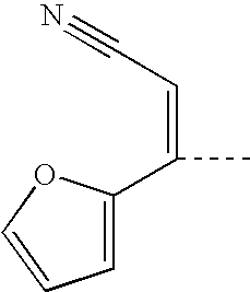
C(=CC#N)(C)C1=CC=CO1
